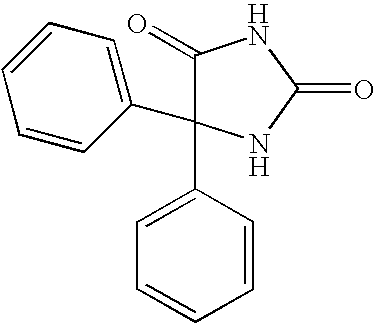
C1=CC(C2(C3=CC=CC=C3)C(=O)NC(=O)N2)=CC=C1
